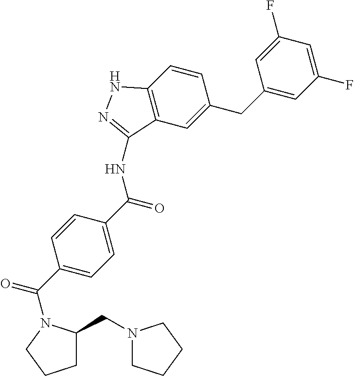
C12=C(C=C(CC3=CC(F)=CC(F)=C3)C=C1)C(NC(C1=CC=C(C(N3C(CN4CCCC4)CCC3)=O)C=C1)=O)=NN2
